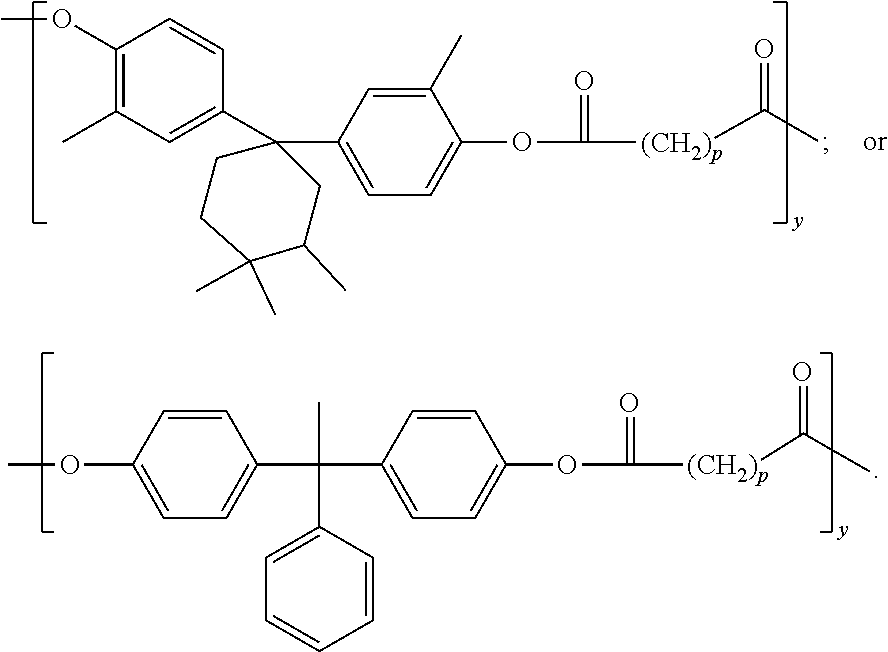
C1(C2=CC=C(OC([(CH2)p]C(C)=O)=O)C(C)=C2)(C2=CC(C)=C(OC)C=C2)CCC(C)(C)C(C)C1.COC1=CC=C(C(C2=CC=C(OC([(CH2)p]C(C)=O)=O)C=C2)(C)C2=CC=CC=C2)C=C1
